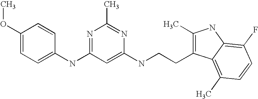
N(C1=NC(C)=NC(NCCC2=C(C)NC3=C(F)C=CC(C)=C23)=C1)C1=CC=C(OC)C=C1
